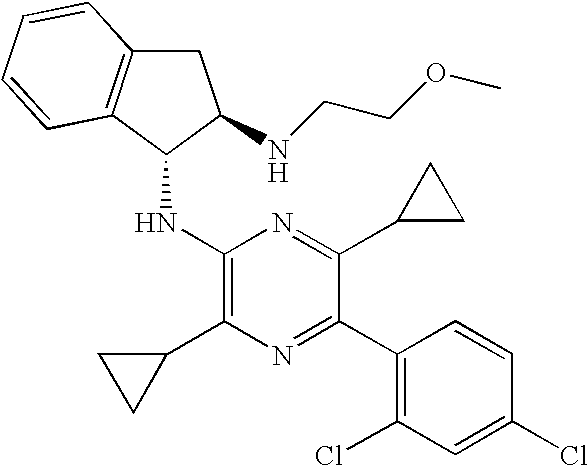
C1(C2=NC(C3CC3)=C(NC3C(NCCOC)CC4=C3C=CC=C4)N=C2C2CC2)=C(Cl)C=C(Cl)C=C1
